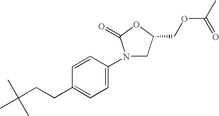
C1=CC(CCC(C)(C)C)=CC=C1N1CC(COC(C)=O)OC1=O
